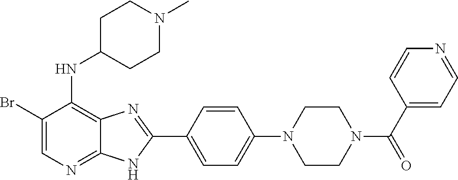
C1(Br)=CN=C2C(=C1NC1CCN(C)CC1)N=C(C1=CC=C(N3CCN(C(C4=CC=NC=C4)=O)CC3)C=C1)N2
